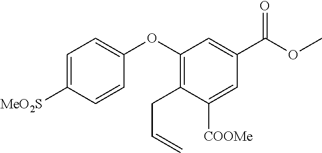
C1=C([MeO2S])C=CC(OC2=C(CC=C)C([COOMe])=CC(C(OC)=O)=C2)=C1
